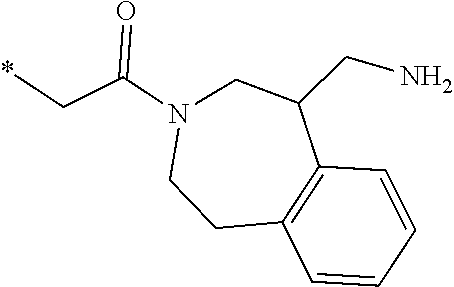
*CC(N1CCC2=C(C(CN)C1)C=CC=C2)=O
